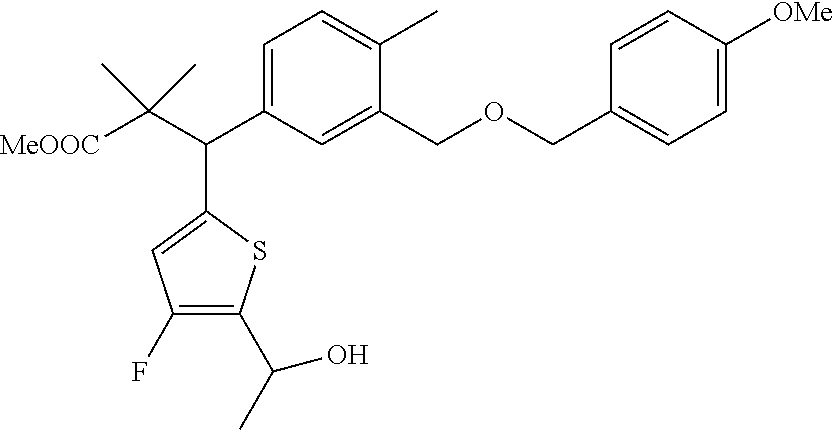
C1=C(C(C(C)(C)[MeOOC])C2=CC(F)=C(C(C)O)S2)C=C(COCC2=CC=C([OMe])C=C2)C(C)=C1
